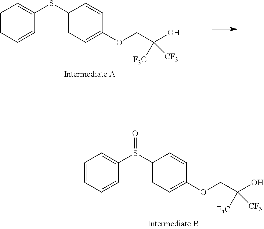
C1=CC=CC(SC2=CC=C(OCC(O)([F3C])[CF3])C=C2)=C1.C1=CC=CC(S(C2=CC=C(OCC(O)([F3C])[CF3])C=C2)=O)=C1
